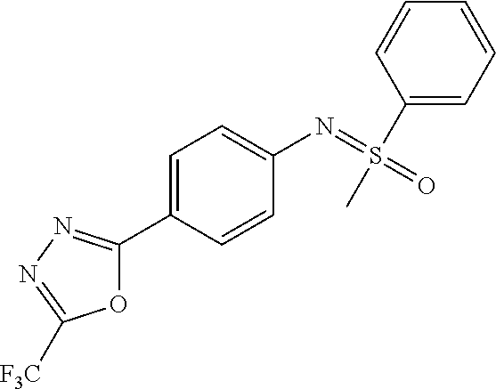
O1C(C2=CC=C(N=S(=O)(C)C3=CC=CC=C3)C=C2)=NN=C1[F3C]
